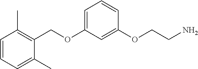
O(C1=CC=CC(OCCN)=C1)CC1=C(C)C=CC=C1C
